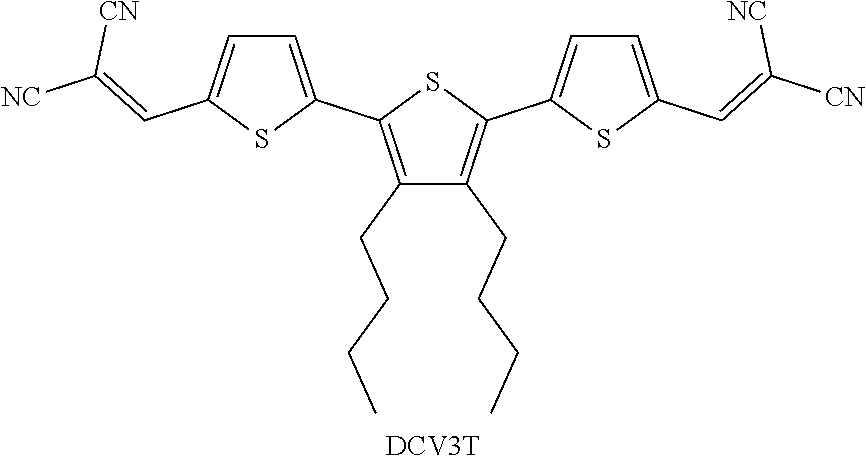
C1(CCCC)=C(C2=CC=C(C=C([NC])[CN])S2)SC(C2=CC=C(C=C([CN])[NC])S2)=C1CCCC.[DCV3T]
